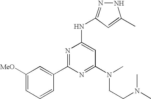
C1([MeO])=CC=CC(C2=NC(NC3=NNC(C)=C3)=CC(N(CCN(C)C)C)=N2)=C1
